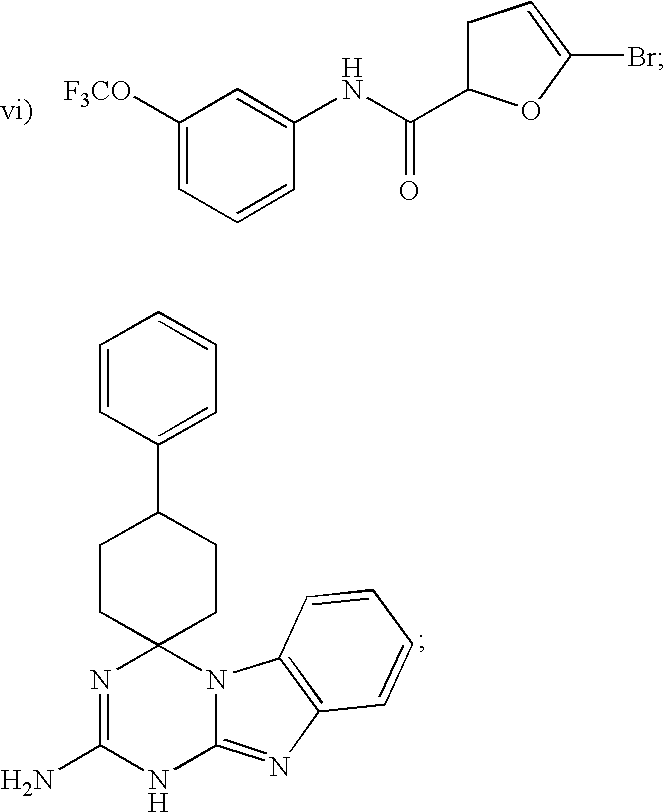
C1=CC(C2CCC3(CC2)N=C(N)NC2=NC4=C(N32)C=CC=C4)=CC=C1.C1([F3CO])=CC=CC(NC(C2CC=C(Br)O2)=O)=C1
